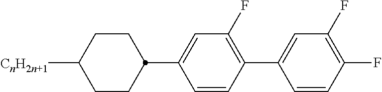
C1CC([CnH2n+1])CCC1C1=CC(F)=C(C2=CC(F)=C(F)C=C2)C=C1
